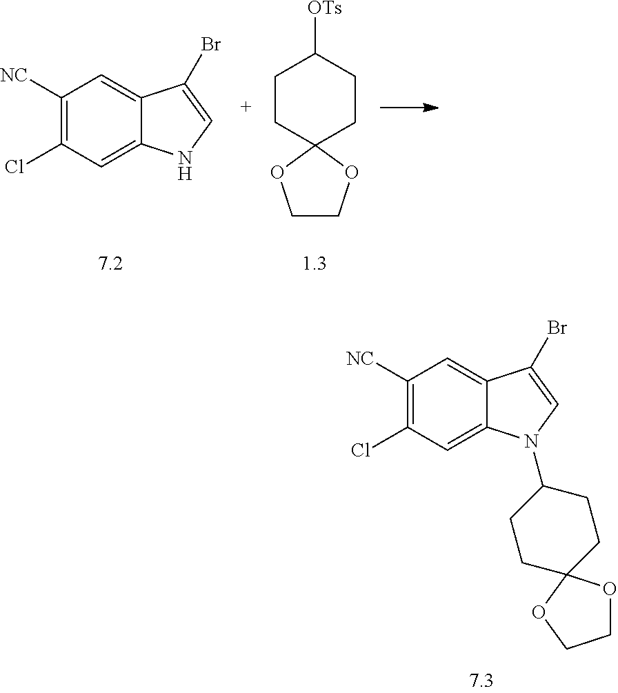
C1([NC])=C(Cl)C=C2C(=C1)C(Br)=CN2.C1CC2(CCC1[OTs])OCCO2.C1([NC])=C(Cl)C=C2C(=C1)C(Br)=CN2C1CCC2(CC1)OCCO2
